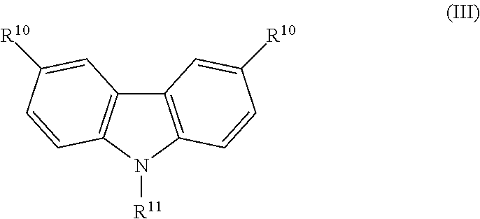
C12=C(N([R11])C3=C1C=C([R10])C=C3)C=CC([R10])=C2
